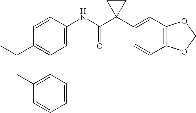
C1(C2=C(CC)C=CC(NC(C3(C4=CC5=C(C=C4)OCO5)CC3)=O)=C2)=C(C)C=CC=C1
